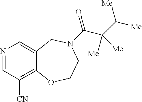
N1=CC([CN])=C2C(=C1)CN(C(=O)C(C([Me])[Me])([Me])[Me])CCO2
